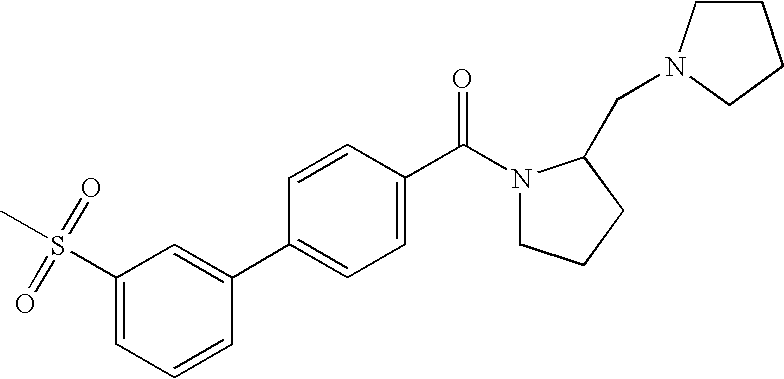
C1=C(S(C)(=O)=O)C=C(C2=CC=C(C(=O)N3CCCC3CN3CCCC3)C=C2)C=C1
